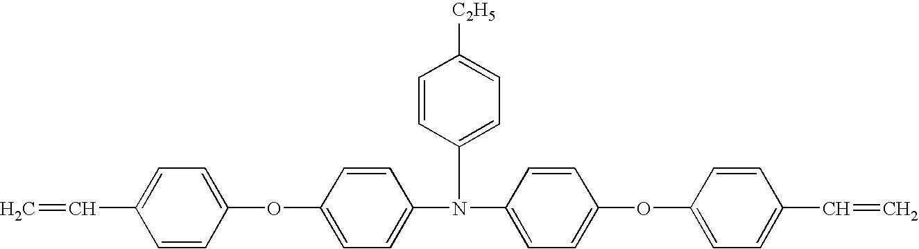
C1=C(N(C2=CC=C(OC3=CC=C(C=C)C=C3)C=C2)C2=CC=C([C2H5])C=C2)C=CC(OC2=CC=C(C=C)C=C2)=C1
